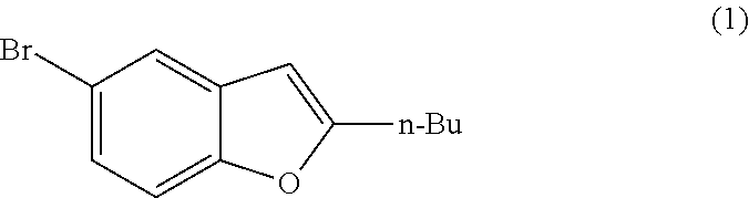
C1(Br)=CC=C2C(=C1)C=C([n-Bu])O2
